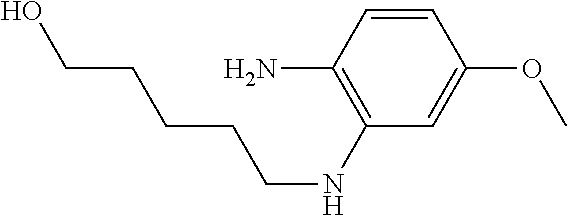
C1=CC(N)=C(NCCCCCO)C=C1OC
